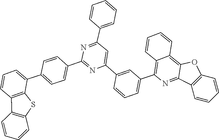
C1=CC(C2=NC(C3=CC(C4=C5C(=C6C(=N4)C4=C(O6)C=CC=C4)C=CC=C5)=CC=C3)=CC(C3=CC=CC=C3)=N2)=CC=C1C1=CC=CC2=C1SC1=C2C=CC=C1
